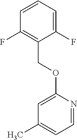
C1=CC=C(F)C(COC2=CC(C)=CC=N2)=C1F
